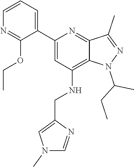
C(CC)(C)N1C2=C(NCC3=CN(C)C=N3)C=C(C3=CC=CN=C3OCC)N=C2C(C)=N1
